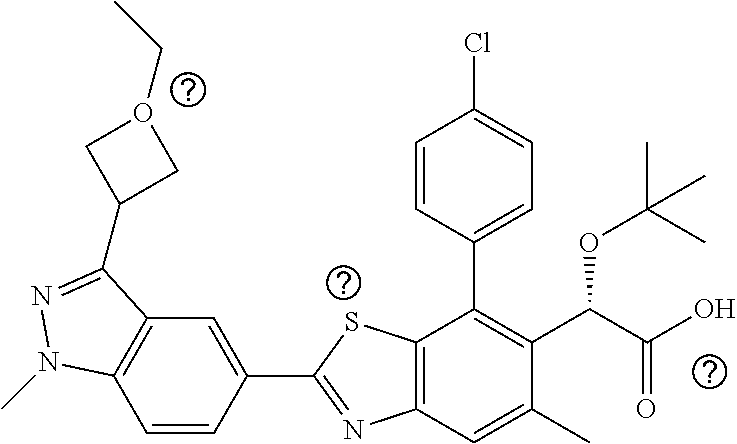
C1=CC(C2=NC3=C(S2)C(C2=CC=C(Cl)C=C2)=C(C(C(O)=O)OC(C)(C)C)C(C)=C3)=CC2=C1N(C)N=C2C1CO(CC)C1
